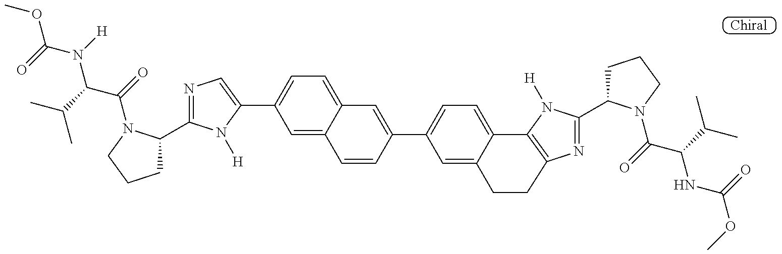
C1C(C2=NC=C(C3=CC=C4C(=C3)C=CC(C3=CC=C5C(=C3)CCC3=C5N([H])C(C5CCCN5C(=O)C(C(C)C)NC(OC)=O)=N3)=C4)N2[H])N(C(C(N([H])C(=O)OC)C(C)C)=O)CC1
